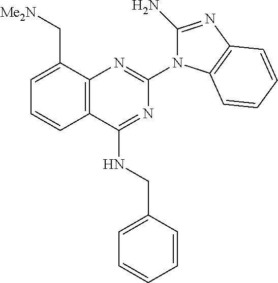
C12=C(C(C[Me2N])=CC=C1)N=C(N1C(N)=NC3=C1C=CC=C3)N=C2NCC1=CC=CC=C1
